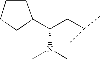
C1(C(CC(C)C)N(C)C)CCCC1
